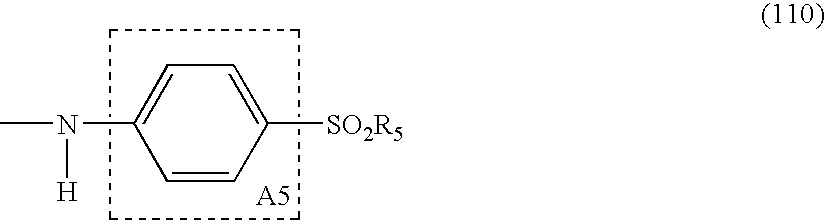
C1=CC([SO2R5])=CC=C1N(C)[H].C1CCC1
